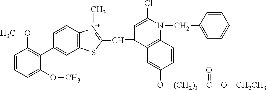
C1=CC2=C(C=C1C1=C(OC)C=CC=C1OC)SC(C=C1C3=C(N(CC4=CC=CC=C4)C(Cl)=C1)C=CC(O[(CH2)3]C(=O)O[CH2CH3])=C3)=[N+]2C
